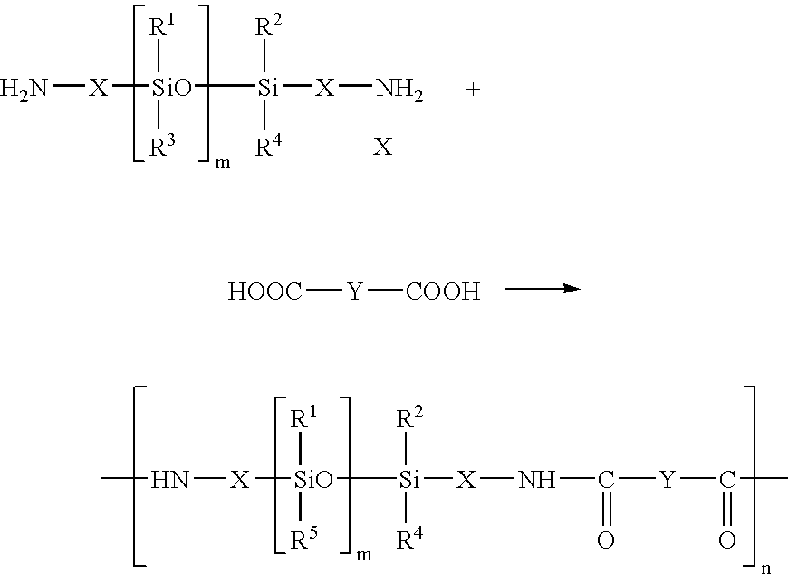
[HOOC][Y][COOH].N([X][SiO]([R1])([R5])[Si]([R2])([R4])[X]NC(=O)[Y]C(=O)C)C.N[X][SiO]([R1])([R3])[Si]([R2])([R4])[X]N
